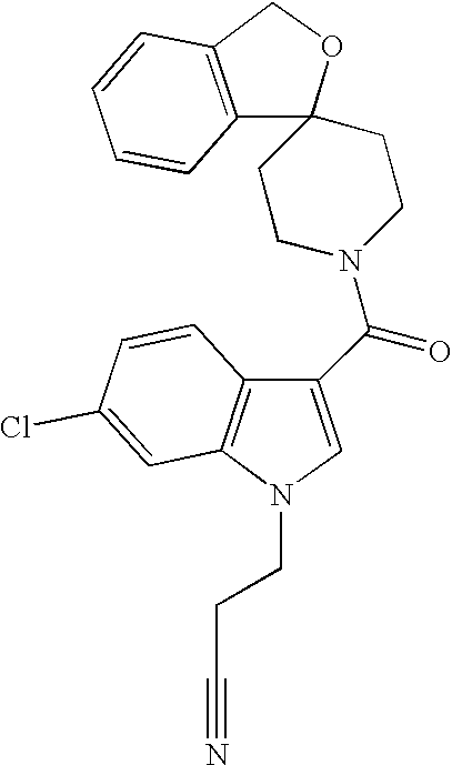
C1(C(=O)N2CCC3(CC2)OCC2=C3C=CC=C2)=CN(CCC#N)C2=C1C=CC(Cl)=C2
